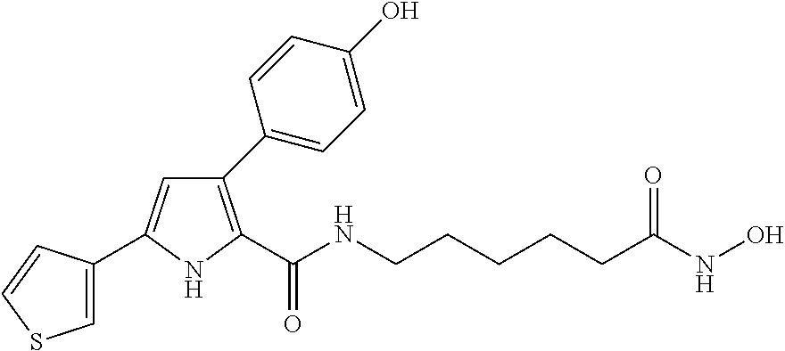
C1(C2=CC=C(O)C=C2)=C(C(NCCCCCC(NO)=O)=O)NC(C2=CSC=C2)=C1
